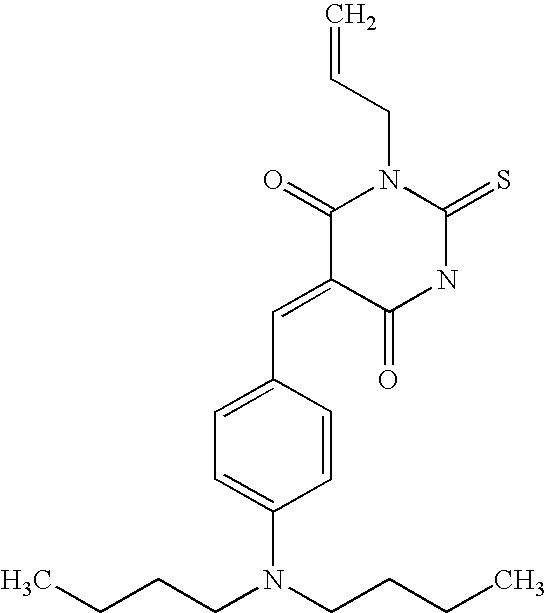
C=CCN1C(=O)C(=CC2=CC=C(N(CCCC)CCCC)C=C2)C(=O)NC1=S
